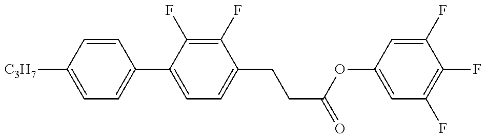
C1=C([C3H7])C=CC(C2=CC=C(CCC(OC3=CC(F)=C(F)C(F)=C3)=O)C(F)=C2F)=C1
